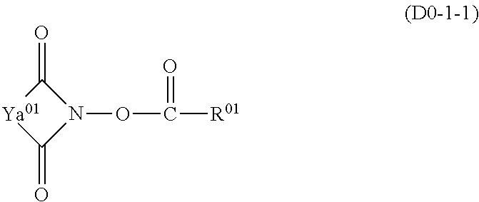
C1(=O)N(OC([R01])=O)C(=O)[Ya01]1
